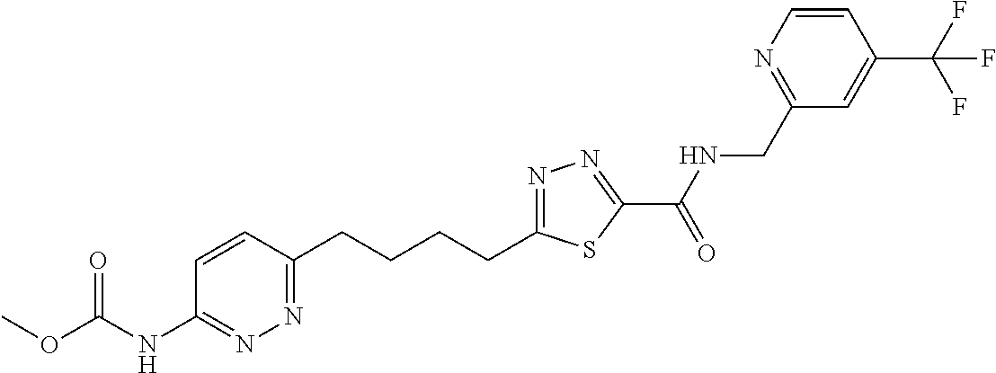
C1=CN=C(CNC(C2=NN=C(CCCCC3=NN=C(NC(OC)=O)C=C3)S2)=O)C=C1C(F)(F)F
